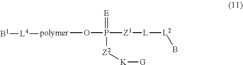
[polymer](OP([Z1][L][L2]B)(=[E])[Z2][K][G])[L4][B1]
